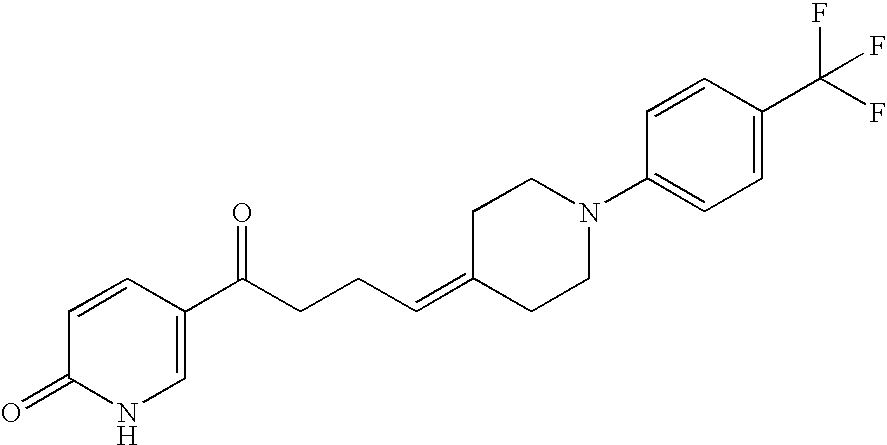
C1=C(C(CCC=C2CCN(C3=CC=C(C(F)(F)F)C=C3)CC2)=O)C=CC(=O)N1
